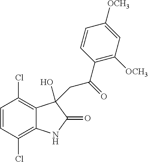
C1=CC(Cl)=C2C(=C1Cl)C(O)(CC(C1=C([OCH3])C=C([OCH3])C=C1)=O)C(=O)N2
